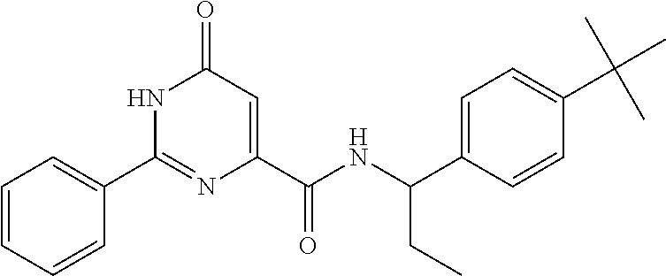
C1(=O)C=C(C(NC(C2=CC=C(C(C)(C)C)C=C2)CC)=O)N=C(C2=CC=CC=C2)N1
